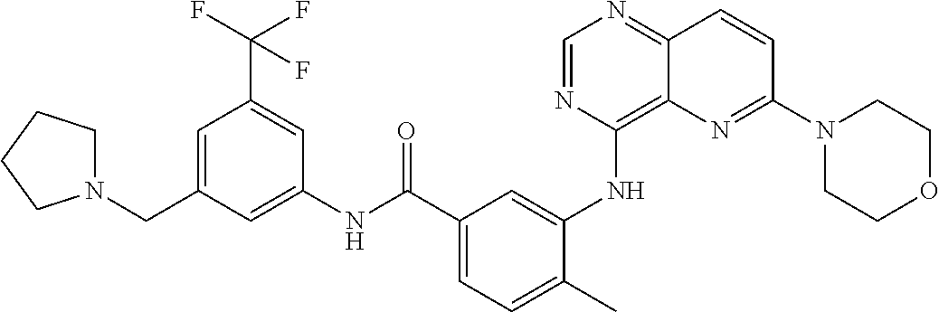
C1=NC(NC2=CC(C(NC3=CC(CN4CCCC4)=CC(C(F)(F)F)=C3)=O)=CC=C2C)=C2C(=N1)C=CC(N1CCOCC1)=N2
